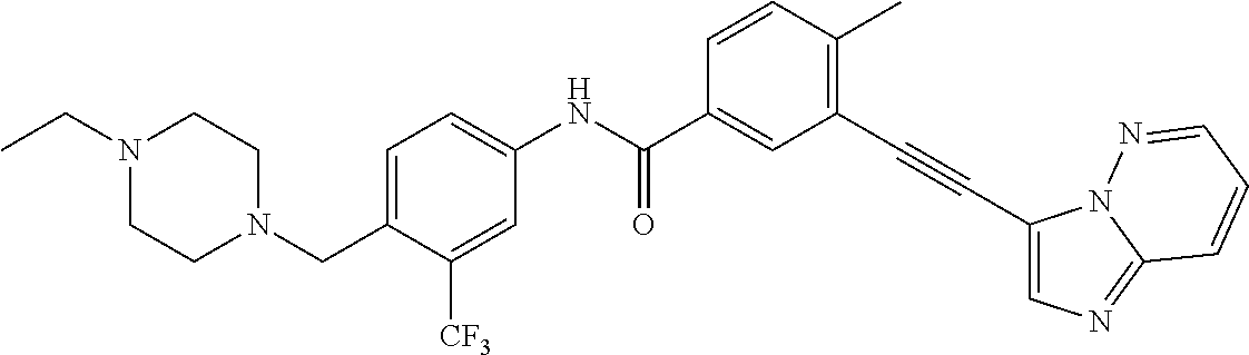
N1(CC)CCN(CC2=CC=C(NC(C3=CC(C#CC4=CN=C5N4N=CC=C5)=C(C)C=C3)=O)C=C2[CF3])CC1
